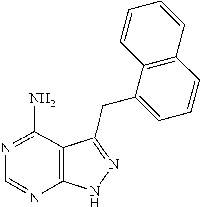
C12=C(C(N)=NC=N1)C(CC1=CC=CC3=C1C=CC=C3)=NN2
